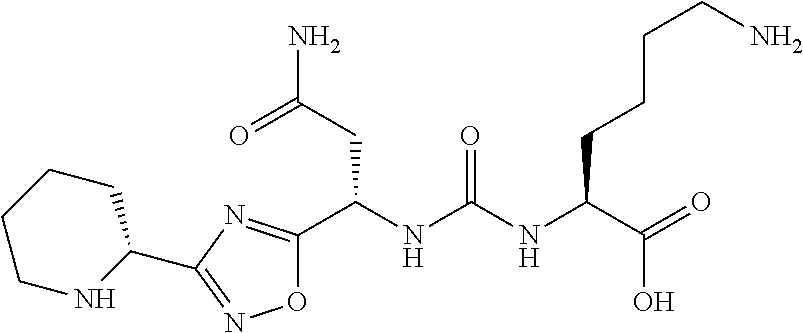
O1C(C(NC(NC(C(=O)O)CCCCN)=O)CC(N)=O)=NC(C2CCCCN2)=N1
